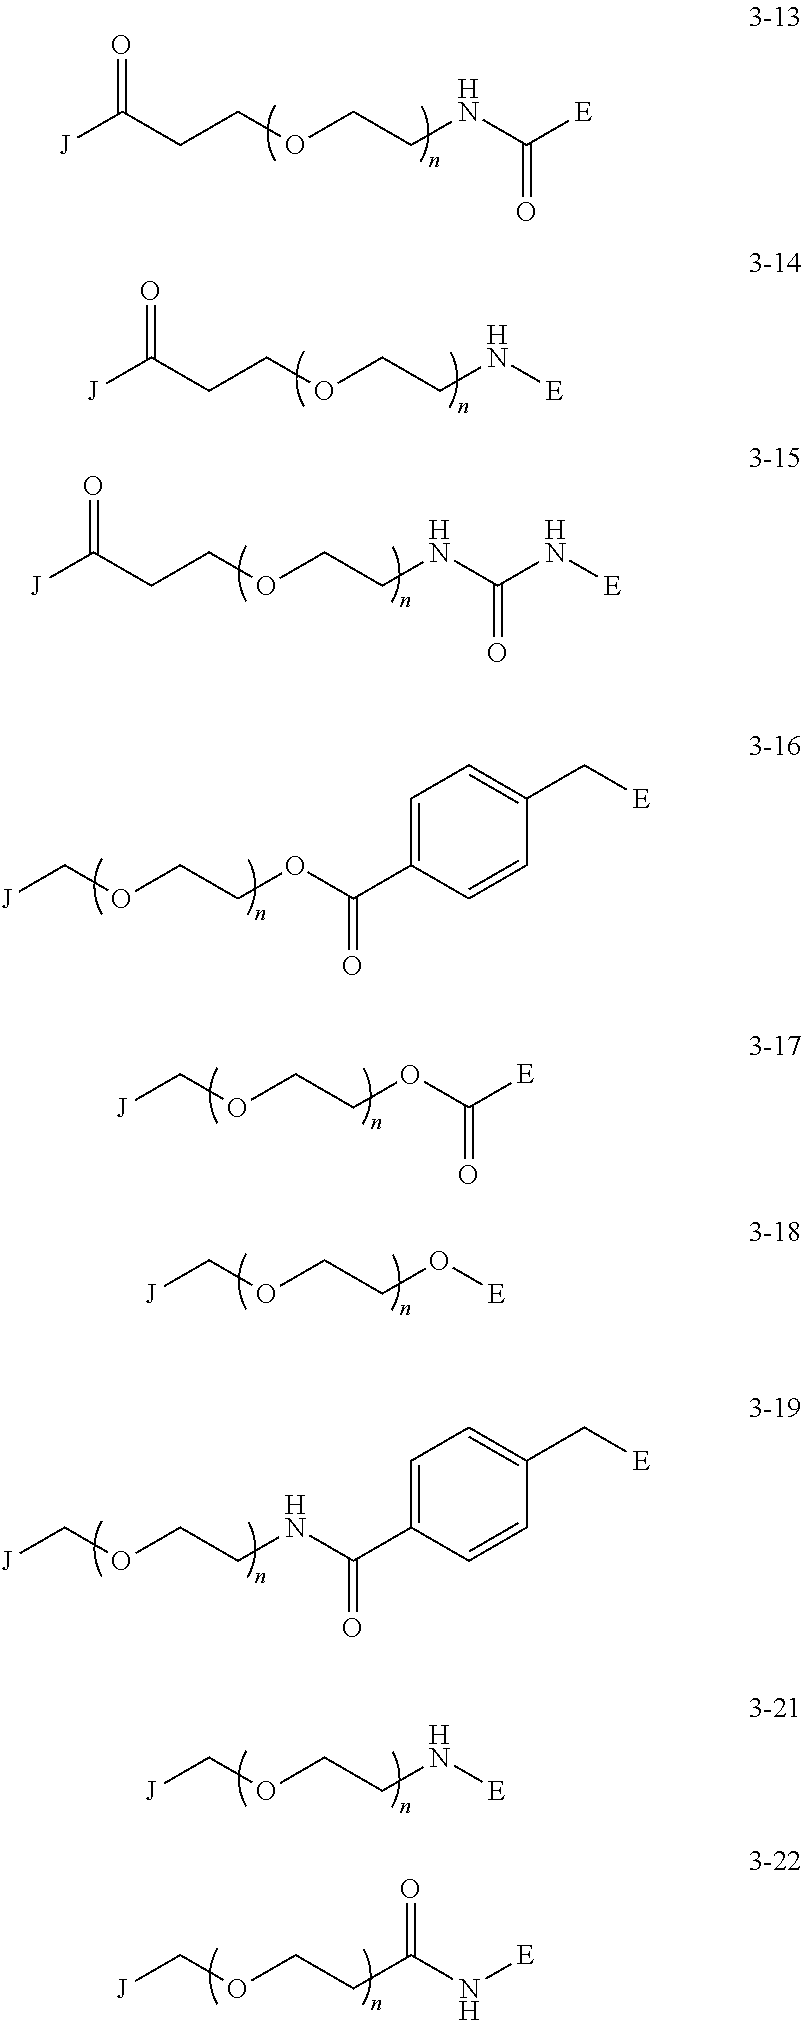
C(COCCNC(=O)[E])C([J])=O.C(COCCN[E])C([J])=O.C(COCCNC(=O)N[E])C([J])=O.[J]COCCOC(=O)C1=CC=C(C[E])C=C1.[J]COCCOC(=O)[E].[J]COCCO[E].[J]COCCNC(=O)C1=CC=C(C[E])C=C1.[J]COCCN[E].[J]COCCC(N[E])=O
